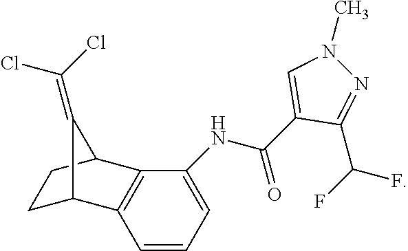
C1=CC=C(NC(=O)C2=CN(C)N=C2C(F)F)C2=C1C1CCC2C1=C(Cl)Cl
